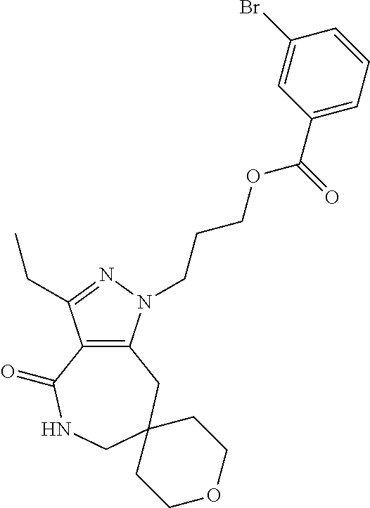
C12=C(N(CCCOC(C3=CC=CC(Br)=C3)=O)N=C1CC)CC1(CNC2=O)CCOCC1
